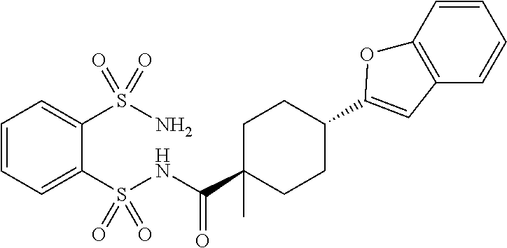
C1=CC=C(S(NC(C2(C)CCC(C3=CC4=C(C=CC=C4)O3)CC2)=O)(=O)=O)C(S(N)(=O)=O)=C1
